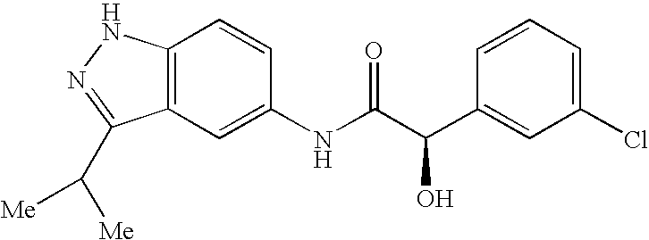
C12=C(C=C(NC(C(C3=CC(Cl)=CC=C3)O)=O)C=C1)C(C([Me])[Me])=NN2
